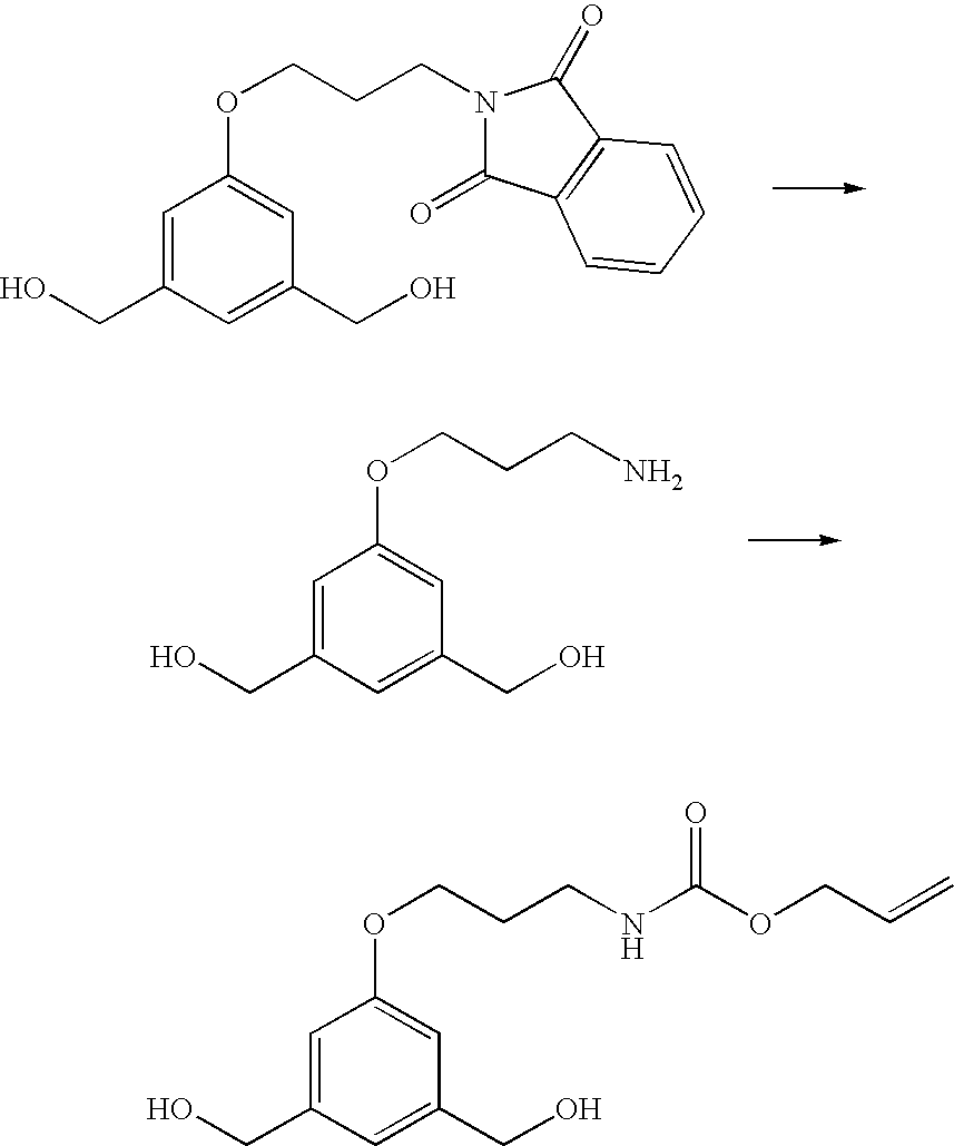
C1=C(CO)C=C(CO)C=C1OCCCN1C(=O)C2=C(C1=O)C=CC=C2.C1=C(CO)C=C(CO)C=C1OCCCN.C1=C(CO)C=C(CO)C=C1OCCCNC(OCC=C)=O
